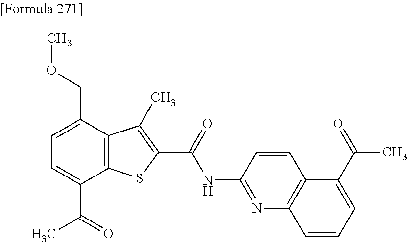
C1=C(C(=O)C)C2=C(C(COC)=C1)C(C)=C(C(=O)NC1=NC3=C(C=C1)C(C(C)=O)=CC=C3)S2
